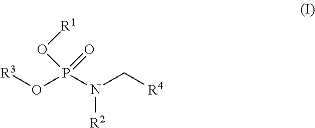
[R3]OP(N(C[R4])[R2])(=O)O[R1]
